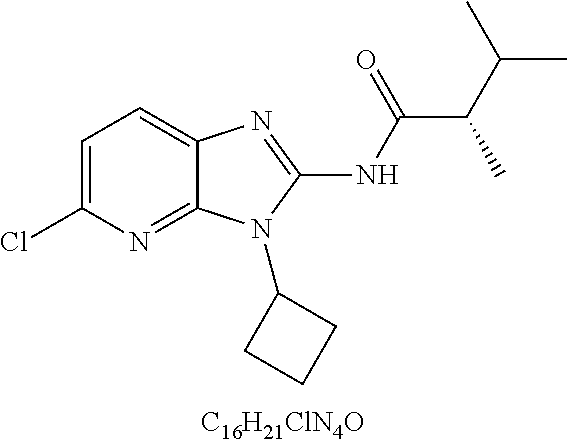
[C16H21ClN4O].C1=C(Cl)N=C2C(=C1)N=C(NC(C(C(C)C)C)=O)N2C1CCC1
